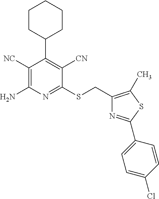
C1([NC])=C(N)N=C(SCC2=C(C)SC(C3=CC=C(Cl)C=C3)=N2)C([CN])=C1C1CCCCC1
